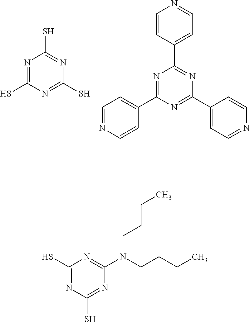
N1=C(S)N=C(S)N=C1S.N1=C(C2=CC=NC=C2)N=C(C2=CC=NC=C2)N=C1C1=CC=NC=C1.N1=C(S)N=C(N(CCCC)CCCC)N=C1S
